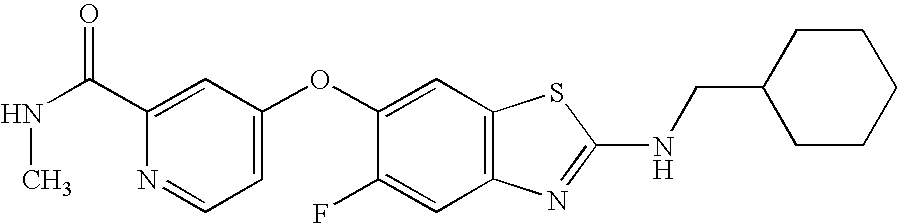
N1=CC=C(OC2=CC3=C(C=C2F)N=C(NCC2CCCCC2)S3)C=C1C(=O)NC
